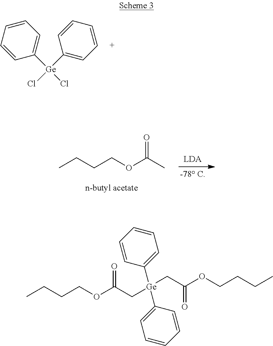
[Ge](C1=CC=CC=C1)(C1=CC=CC=C1)(Cl)Cl.CCCCOC(C)=O.CCCCOC(C[Ge](CC(OCCCC)=O)(C1=CC=CC=C1)C1=CC=CC=C1)=O
